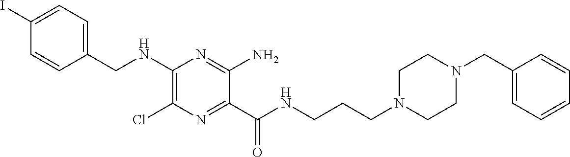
C1=C(I)C=CC(CNC2=C(Cl)N=C(C(NCCCN3CCN(CC4=CC=CC=C4)CC3)=O)C(N)=N2)=C1
